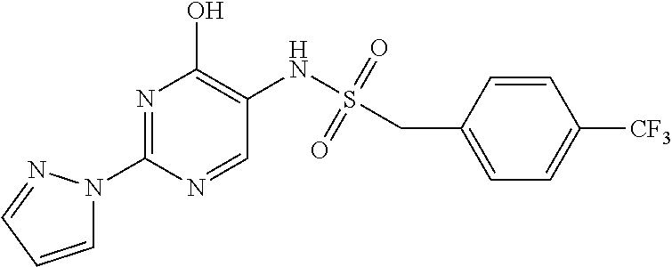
N1=C(N2C=CC=N2)N=CC(NS(=O)(=O)CC2=CC=C([CF3])C=C2)=C1O
